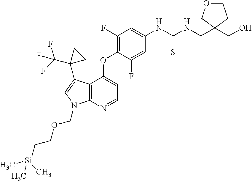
C12=C(N=CC=C1OC1=C(F)C=C(NC(NCC3(CO)COCC3)=S)C=C1F)N(COCC[Si](C)(C)C)C=C2C1(C(F)(F)F)CC1
